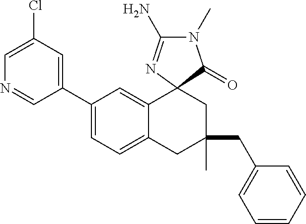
N1=CC(C2=CC=C3C(=C2)C2(CC(CC4=CC=CC=C4)(C)C3)C(=O)N(C)C(N)=N2)=CC(Cl)=C1
